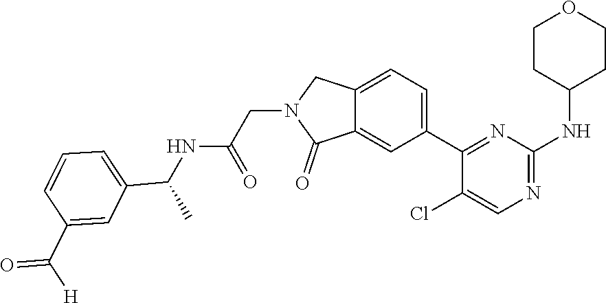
C12=CC(C3=NC(NC4CCOCC4)=NC=C3Cl)=CC=C1CN(CC(NC(C1=CC=CC(C([H])=O)=C1)C)=O)C2=O
